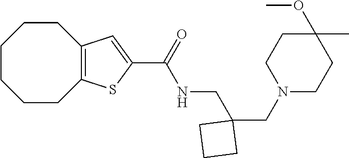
C1CCCC2=C(CC1)C=C(C(=O)NCC1(CN3CCC(C)(OC)CC3)CCC1)S2
